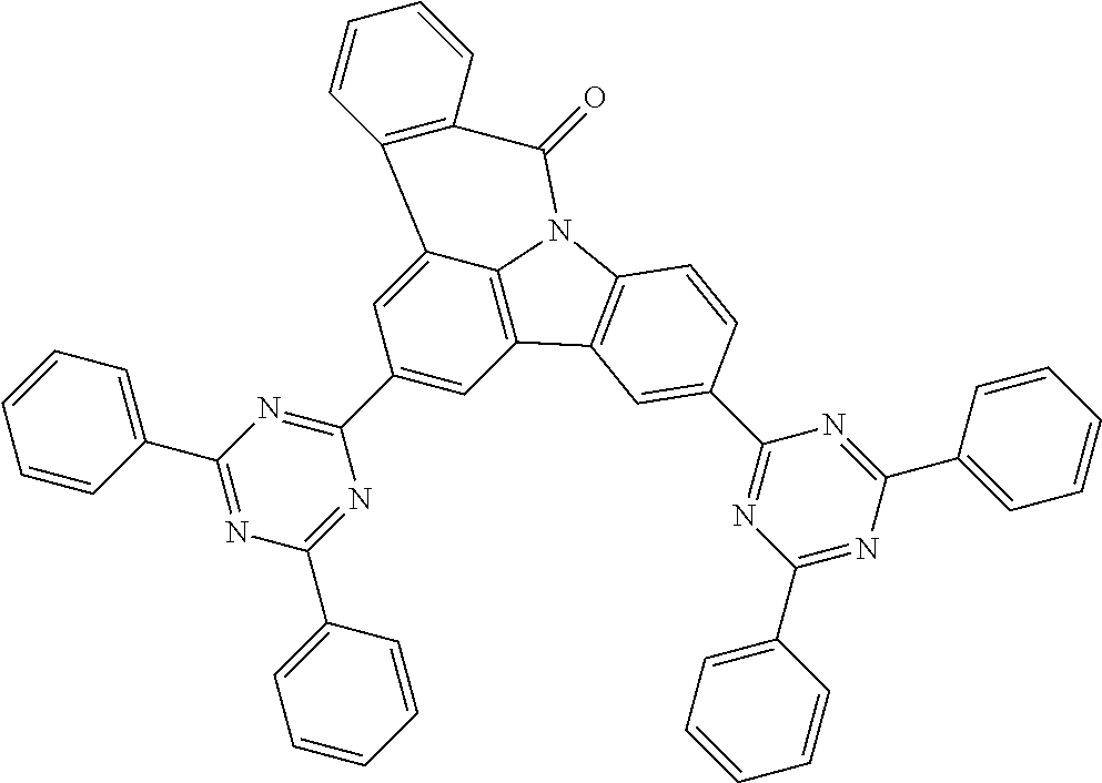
C1(C2=NC(C3=CC=CC=C3)=NC(C3=CC=CC=C3)=N2)=CC2=C3C(=C1)C1=C(C(=O)N3C3=C2C=C(C2=NC(C4=CC=CC=C4)=NC(C4=CC=CC=C4)=N2)C=C3)C=CC=C1
